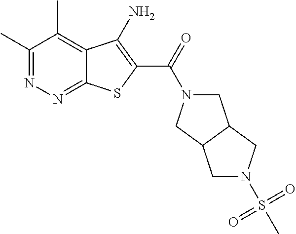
C1(C)=NN=C2C(=C1C)C(N)=C(C(=O)N1CC3C(C1)CN(S(C)(=O)=O)C3)S2
